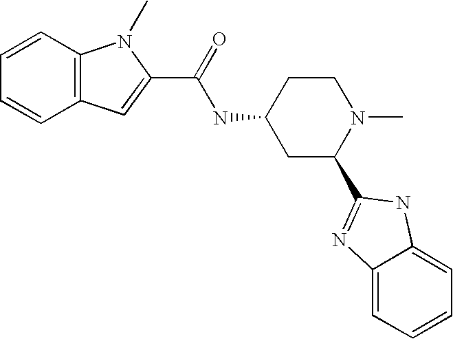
C1(C(NC2CC(C3=NC4=CC=CC=C4N3)N(C)CC2)=O)=CC2=C(N1C)C=CC=C2
